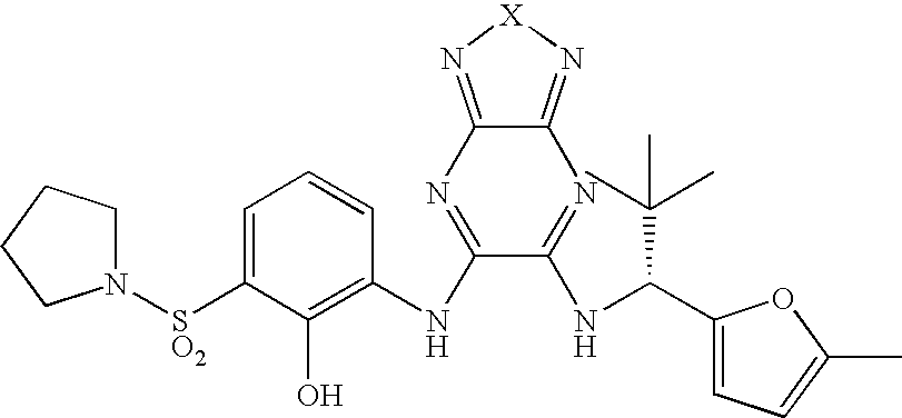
C1=C([SO2]N2CCCC2)C(O)=C(NC2=NC3=N[X]N=C3N=C2NC(C2=CC=C(C)O2)C(C)(C)C)C=C1
